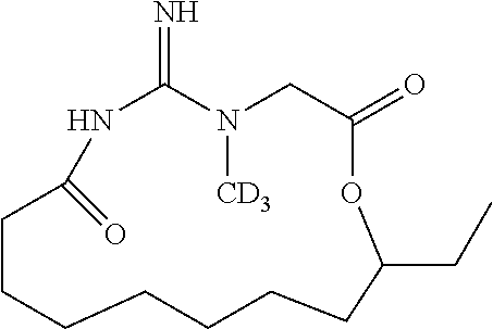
C1(=N)N([CD3])CC(=O)OC(CC)CCCCCCCC(=O)N1
